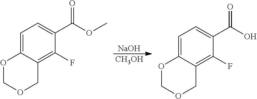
C1=C2C(=C(F)C(C(OC)=O)=C1)COCO2.[NaOH].[CH3OH].C1=C2C(=C(F)C(C(O)=O)=C1)COCO2
